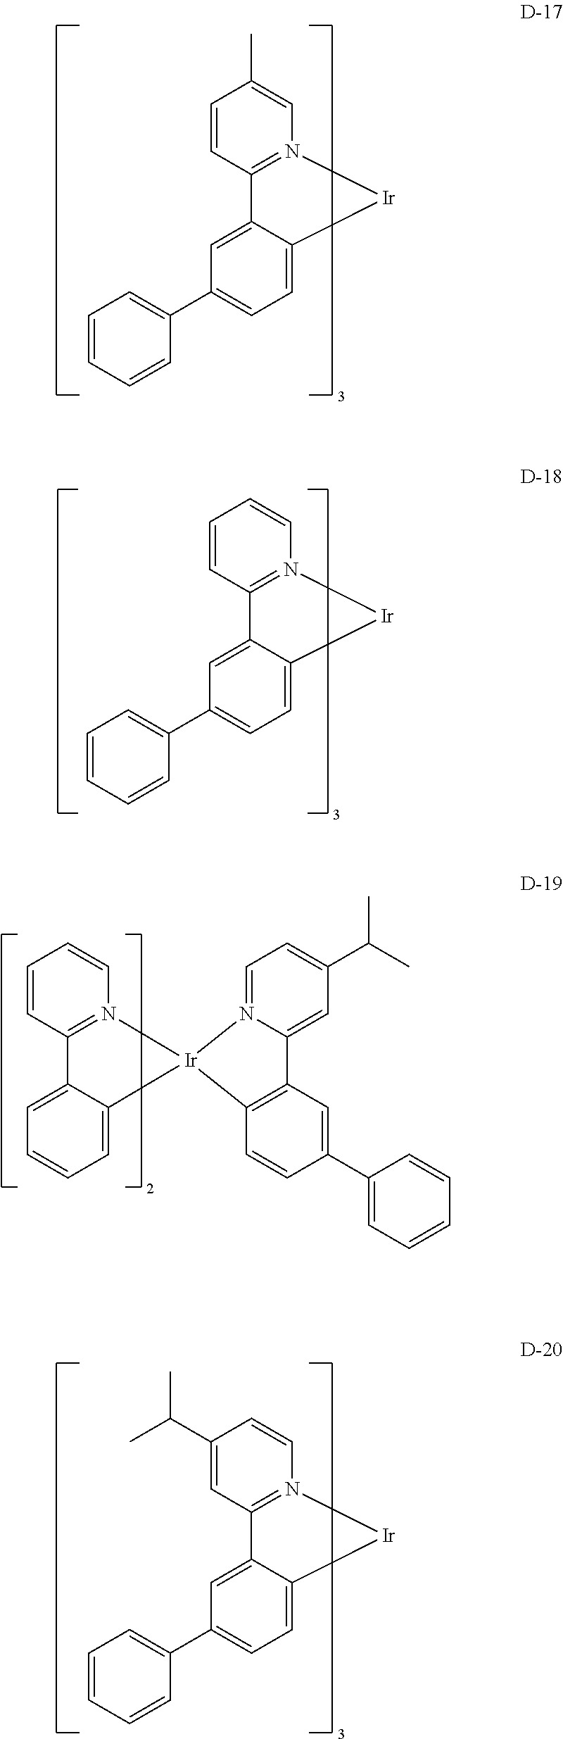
C1=CC2=N(C=C1)[Ir]C1=CC=C(C3=CC=CC=C3)C=C21.C1=CC2=N(C=C1C)[Ir]C1=CC=C(C3=CC=CC=C3)C=C21.C1=CC2=N(C=C1)[Ir]1(C3=CC=CC=C23)N2=CC=C(C(C)C)C=C2C2=C1C=CC(C1=CC=CC=C1)=C2.C1(C(C)C)=CC2=N(C=C1)[Ir]C1=CC=C(C3=CC=CC=C3)C=C21
